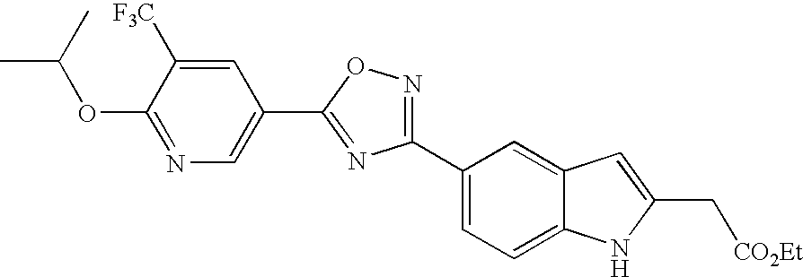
C1(OC(C)C)=NC=C(C2=NC(C3=CC=C4C(=C3)C=C(C[CO2Et])N4)=NO2)C=C1[F3C]
